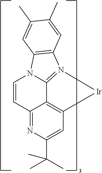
N12C3=N(C4=C1C=C(C)C(C)=C4)[Ir]C1=C3C(=NC(C(C)(C)C)=C1)C=C2
